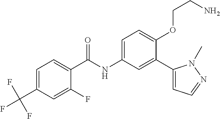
C1(C(=O)NC2=CC=C(OCCN)C(C3=CC=NN3C)=C2)=CC=C(C(F)(F)F)C=C1F
